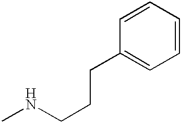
C1=CC(CCCNC)=CC=C1
